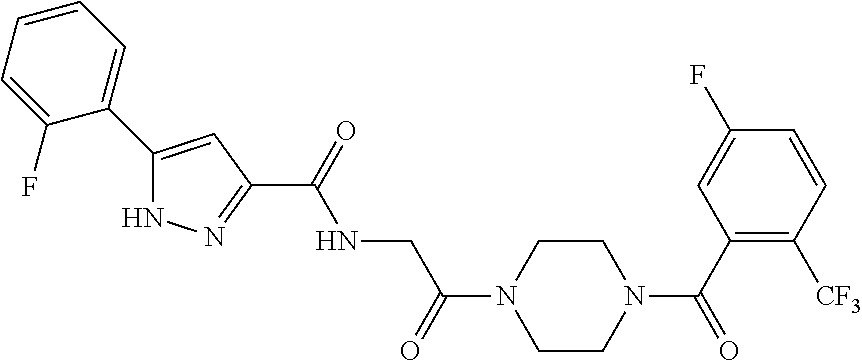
C1(C2=CC=CC=C2F)=CC(C(=O)NCC(=O)N2CCN(C(=O)C3=C([CF3])C=CC(F)=C3)CC2)=NN1
